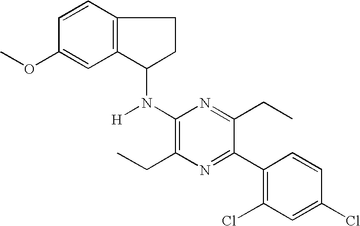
C1(Cl)=CC(Cl)=C(C2=NC(CC)=C(N(C3C4=C(CC3)C=CC(OC)=C4)[H])N=C2CC)C=C1
